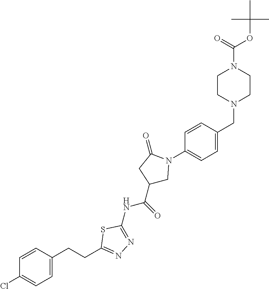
C1=C(CCC2=NN=C(NC(C3CN(C4=CC=C(CN5CCN(C(OC(C)(C)C)=O)CC5)C=C4)C(=O)C3)=O)S2)C=CC(Cl)=C1
